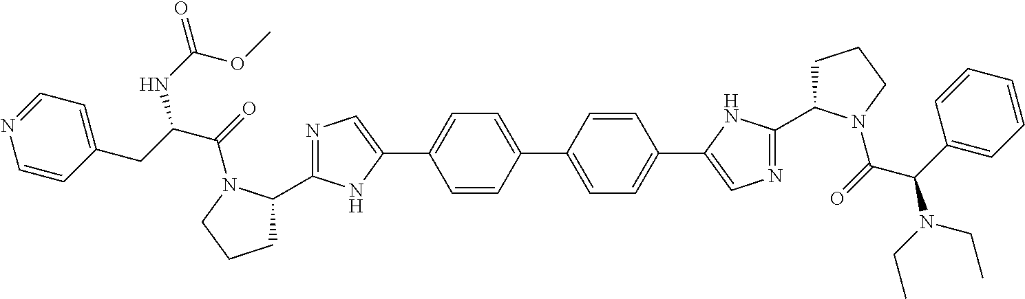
C1=CC(C2=CC=C(C3=CN=C(C4CCCN4C(=O)C(C4=CC=CC=C4)N(CC)CC)N3)C=C2)=CC=C1C1=CN=C(C2CCCN2C(=O)C(CC2=CC=NC=C2)NC(OC)=O)N1
